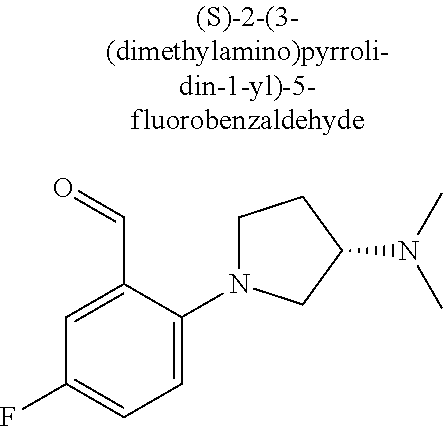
C1=C(C=O)C(N2CCC(N(C)C)C2)=CC=C1F
